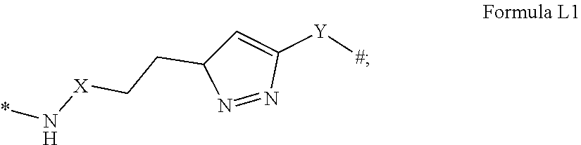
C1=C([Y][#])N=NC1CC[X]N*
